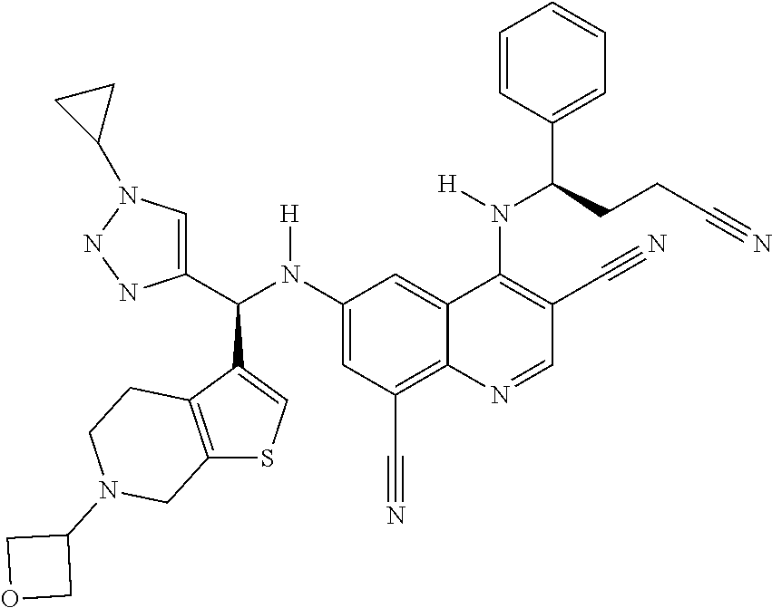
C1(N(C(C2=CN(C3CC3)NN2)C2=CSC3=C2CCN(C2COC2)C3)[H])=CC(C#N)=C2C(=C1)C(N([H])C(C1=CC=CC=C1)CCC#N)=C(C#N)C=N2
